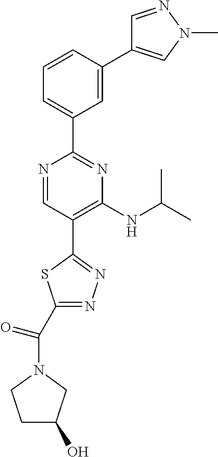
N1=CC(C2=NN=C(C(N3CCC(O)C3)=O)S2)=C(NC(C)C)N=C1C1=CC=CC(C2=CN(C)N=C2)=C1
